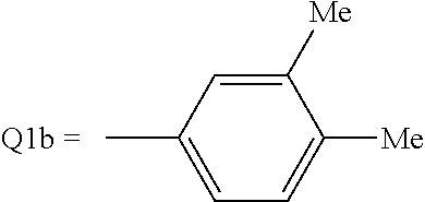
CC1=CC=C([Me])C([Me])=C1
